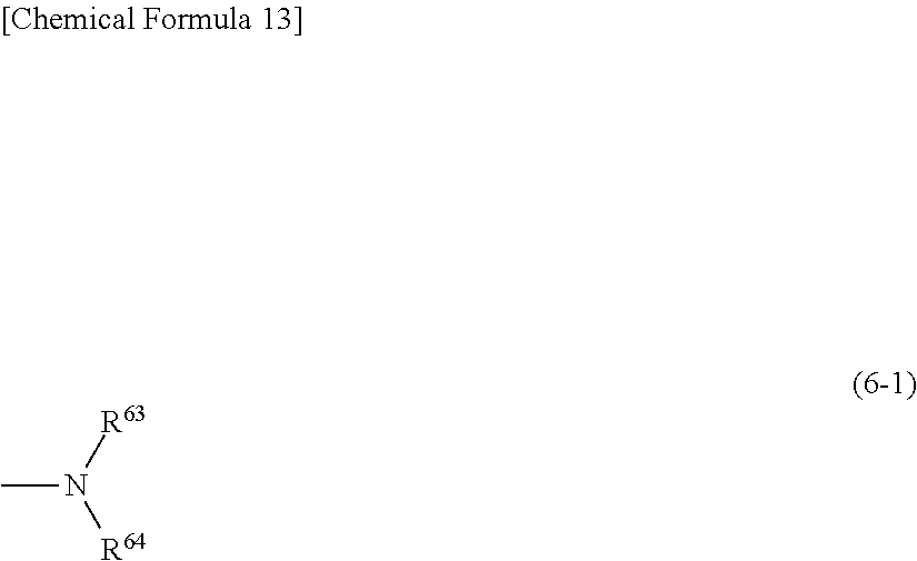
CN([R63])[R64]
